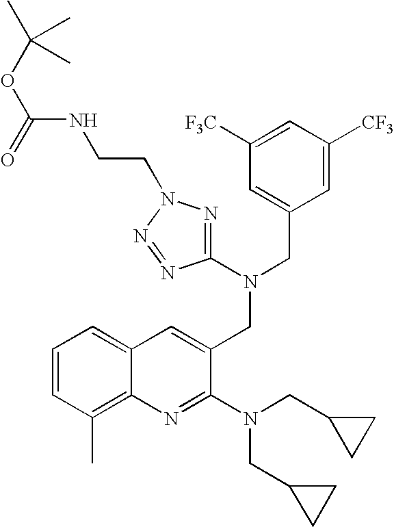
C12=CC=CC(C)=C1N=C(N(CC1CC1)CC1CC1)C(CN(C1=NN(CCNC(OC(C)(C)C)=O)N=N1)CC1=CC([F3C])=CC([CF3])=C1)=C2
